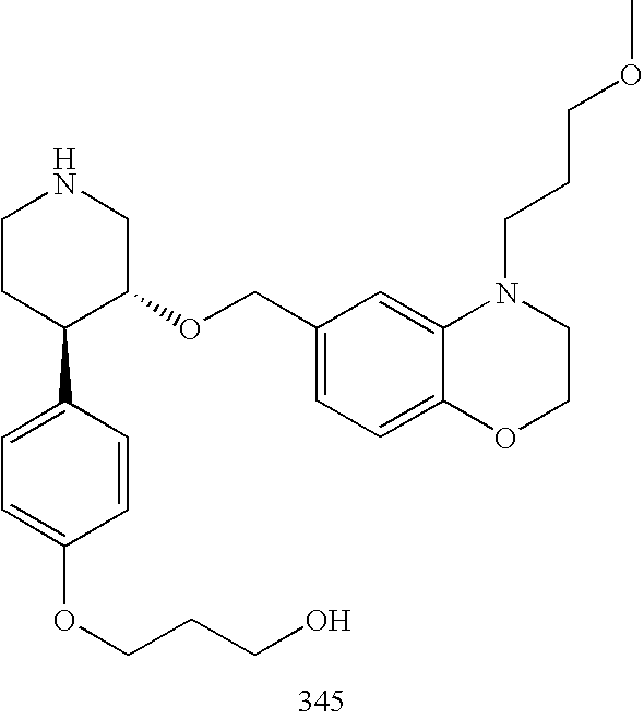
C1CC(C2=CC=C(OCCCO)C=C2)C(OCC2=CC=C3C(=C2)N(CCCOC)CCO3)CN1
